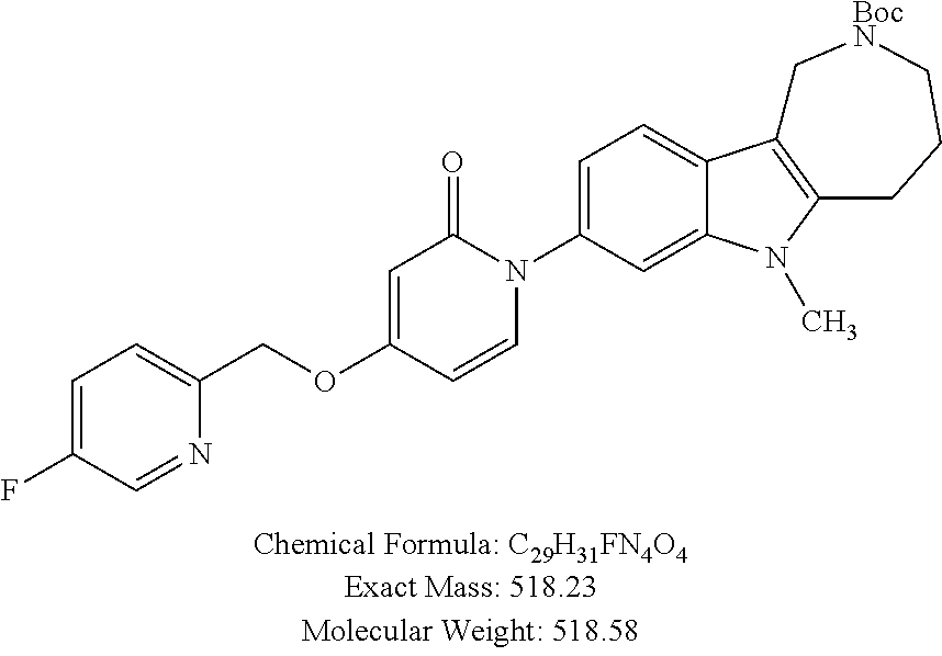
C1=C(F)C=NC(COC2=CC(=O)N(C3=CC=C4C(=C3)N(C)C3=C4C[BocN]CCC3)C=C2)=C1
